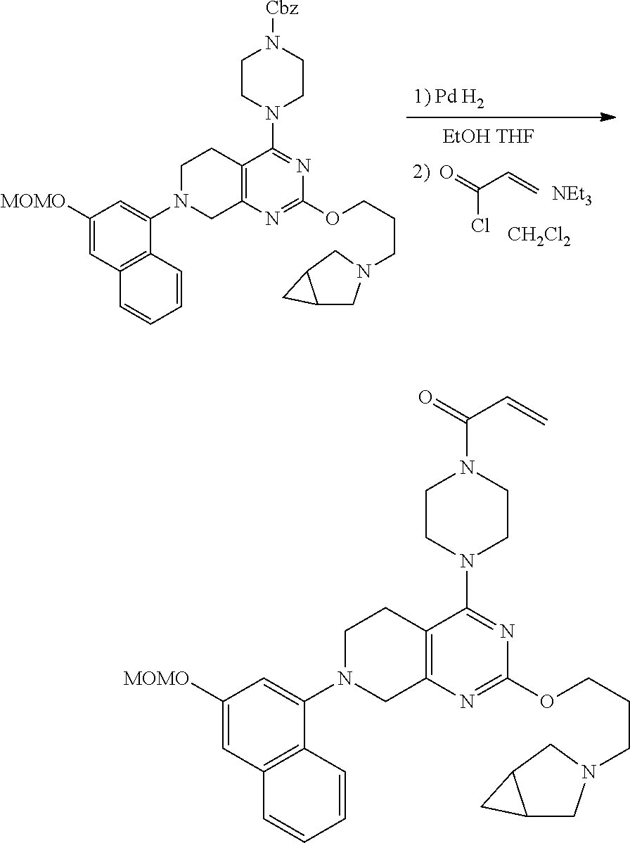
O=C(C=C)Cl.[NEt3].[CH2Cl2].C1([MOMO])=CC2=C(C(N3CCC4=C(C3)N=C(OCCCN3CC5C(C3)C5)N=C4N3CCN([Cbz])CC3)=C1)C=CC=C2.C1([MOMO])=CC2=C(C(N3CCC4=C(C3)N=C(OCCCN3CC5C(C3)C5)N=C4N3CCN(C(=O)C=C)CC3)=C1)C=CC=C2
